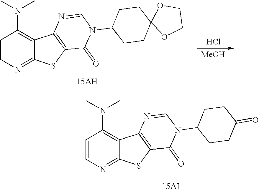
C1=CN=C2C(=C1N(C)C)C1=C(S2)C(=O)N(C2CCC3(CC2)OCCO3)C=N1.Cl.[MeOH].C1=CN=C2C(=C1N(C)C)C1=C(S2)C(=O)N(C2CCC(=O)CC2)C=N1
